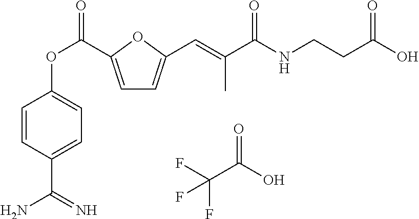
C1=C(C(OC2=CC=C(C(N)=N)C=C2)=O)OC(C=C(C(NCCC(O)=O)=O)C)=C1.FC(C(O)=O)(F)F
